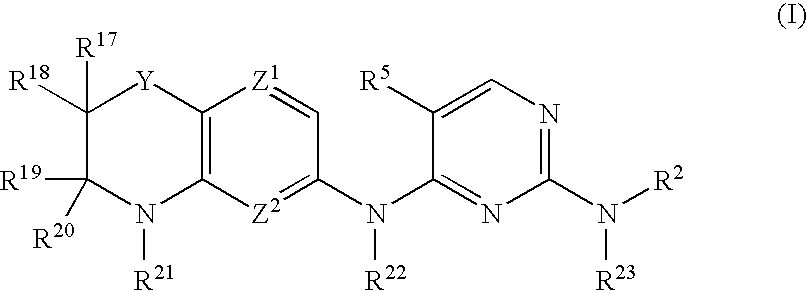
C12=C([Z2]=C(N(C3=NC(N([R2])[R23])=NC=C3[R5])[R22])C=[Z1]1)N([R21])C([R19])([R20])C([R17])([R18])[Y]2
